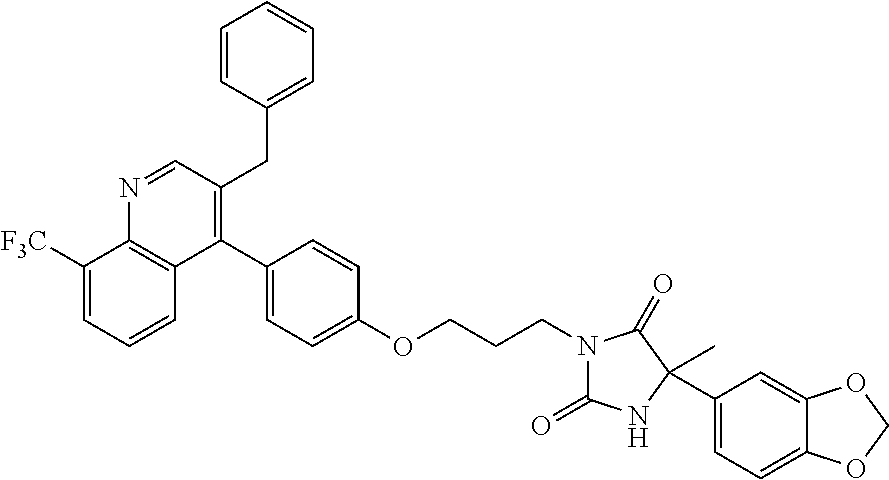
C1(C2=CC=C(OCCCN3C(=O)NC(C4=CC=C5C(=C4)OCO5)(C)C3=O)C=C2)=C(CC2=CC=CC=C2)C=NC2=C1C=CC=C2[F3C]
